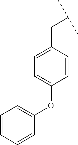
C1=CC(CC(C)C)=CC=C1OC1=CC=CC=C1
